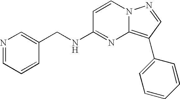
C1(CNC2=NC3=C(C4=CC=CC=C4)C=NN3C=C2)=CN=CC=C1
